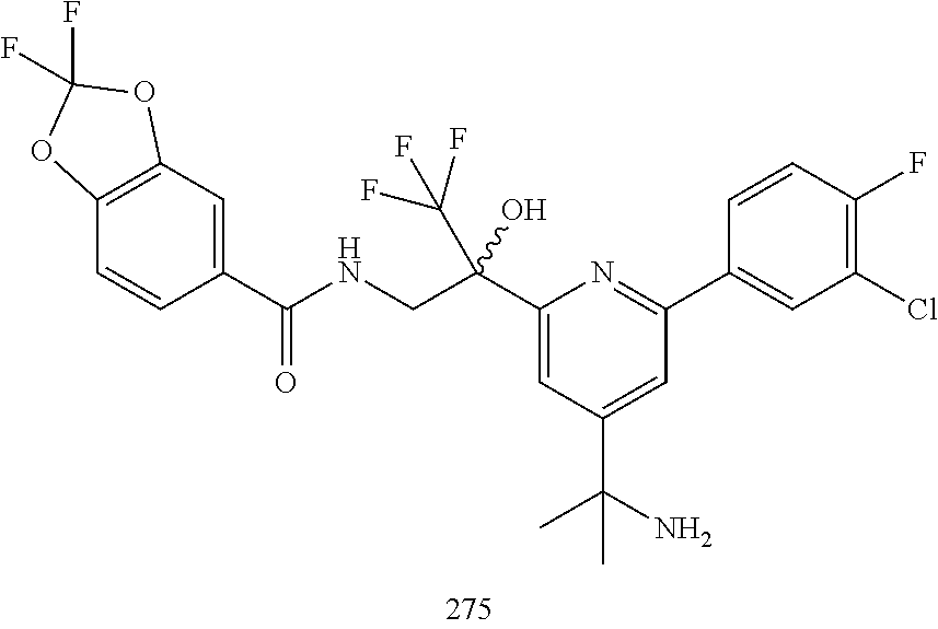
C1(C(NCC(C2=CC(C(N)(C)C)=CC(C3=CC(Cl)=C(F)C=C3)=N2)(O)C(F)(F)F)=O)=CC2=C(C=C1)OC(F)(F)O2
